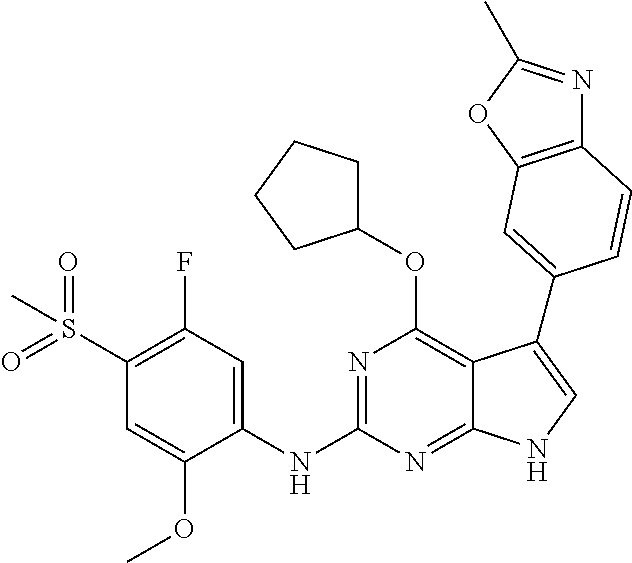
N(C1=NC(OC2CCCC2)=C2C(=N1)NC=C2C1=CC2=C(N=C(C)O2)C=C1)C1=CC(F)=C(S(=O)(=O)C)C=C1OC
